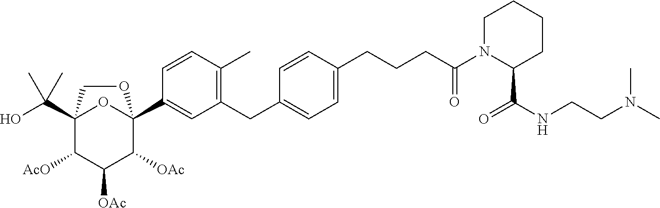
C12(C(O)(C)C)C([AcO])C([OAc])C([OAc])C(C3=CC(CC4=CC=C(CCCC(N5C(C(NCCN(C)C)=O)CCCC5)=O)C=C4)=C(C)C=C3)(O1)OC2
